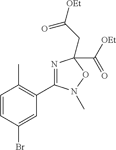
N1=C(C2=C(C)C=CC(Br)=C2)N(C)OC1(CC([OEt])=O)C([OEt])=O
